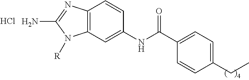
C12=C(C=C(NC(=O)C3=CC=C(CC)C=C3)C=C1)N([R])C(N)=N2.Cl
